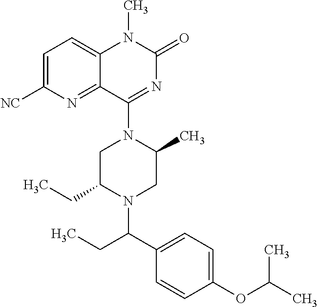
C1C(CC)N(C(C2=CC=C(OC(C)C)C=C2)CC)CC(C)N1C1=NC(=O)N(C)C2=CC=C([NC])N=C12
